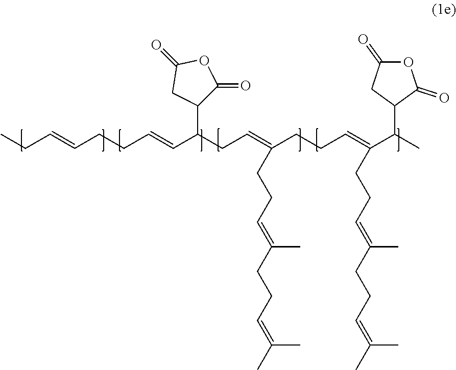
CCC=CCCC=CC(CC=C(CCC=C(C(C)C1C(=O)OC(=O)C1)CCC=C(CCC=C(C)C)C)CCC=C(CCC=C(C)C)C)C1C(=O)OC(=O)C1
